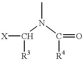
C([R3])(N(C([R4])=O)C)[X]
